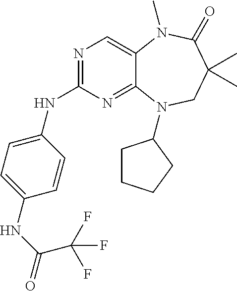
N1=C(NC2=CC=C(NC(C(F)(F)F)=O)C=C2)N=C2C(=C1)N(C)C(=O)C(C)(C)CN2C1CCCC1
